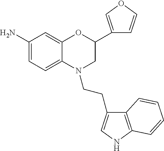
C1(N)=CC=C2C(=C1)OC(C1=COC=C1)CN2CCC1=CNC2=C1C=CC=C2
